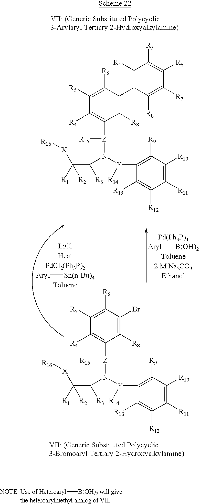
C1([R5])=C([R6])C(C2=C([R4])C([R5])=C([R6])C([R7])=C2[R8])=C([R8])C([Z]([R15])N([Y](C2=C([R9])C([R10])=C([R11])C([R12])=C2[R13])[R14])C([R3])C([R2])([R1])[X][R16])=C1[R4].[Aryl][Sn(n-Bu)4].C1([R5])=C([R6])C(Br)=C([R8])C([Z]([R15])N([Y](C2=C([R9])C([R10])=C([R11])C([R12])=C2[R13])[R14])C([R3])C([R2])([R1])[X][R16])=C1[R4].[Aryl][B(OH)2].[Heteroaryl][B(OH)2]
